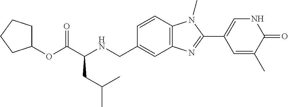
C1(OC(C(NCC2=CC3=C(C=C2)N(C)C(C2=CNC(=O)C(C)=C2)=N3)CC(C)C)=O)CCCC1
